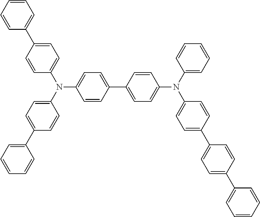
C1(C2=CC=C(N(C3=CC=CC=C3)C3=CC=C(C4=CC=C(C5=CC=CC=C5)C=C4)C=C3)C=C2)=CC=C(N(C2=CC=C(C3=CC=CC=C3)C=C2)C2=CC=C(C3=CC=CC=C3)C=C2)C=C1
